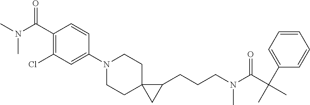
C1(N2CCC3(CC2)CC3CCCN(C)C(=O)C(C2=CC=CC=C2)(C)C)=CC(Cl)=C(C(N(C)C)=O)C=C1
